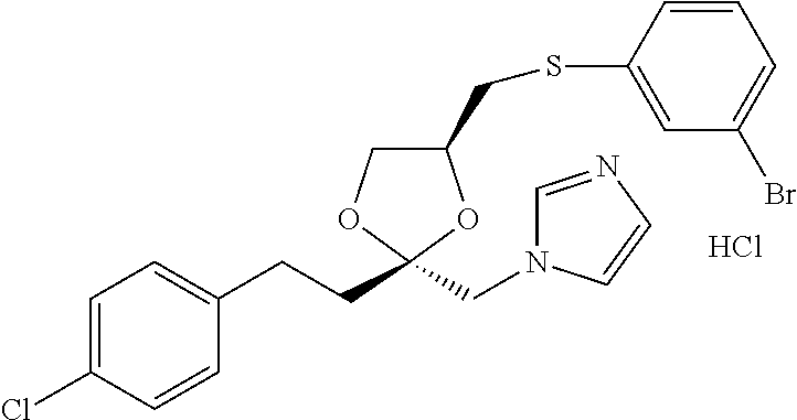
C1=C(Cl)C=CC(CCC2(CN3C=NC=C3)OC(CSC3=CC(Br)=CC=C3)CO2)=C1.Cl
